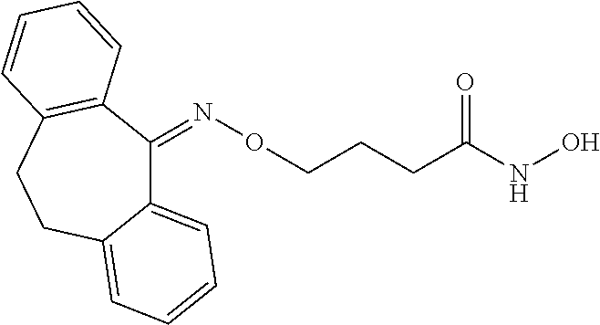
C12=CC=CC=C1CCC1=C(C2=NOCCCC(NO)=O)C=CC=C1
